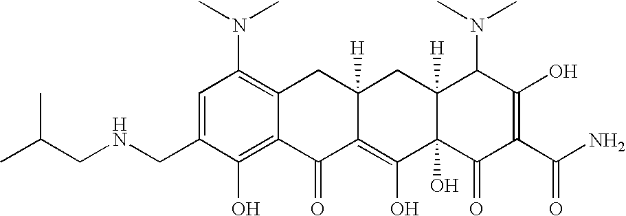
C1(CNCC(C)C)=CC(N(C)C)=C2C(=C1O)C(=O)C1=C(O)C3(O)C([H])(CC1([H])C2)C(N(C)C)C(O)=C(C(N)=O)C3=O
